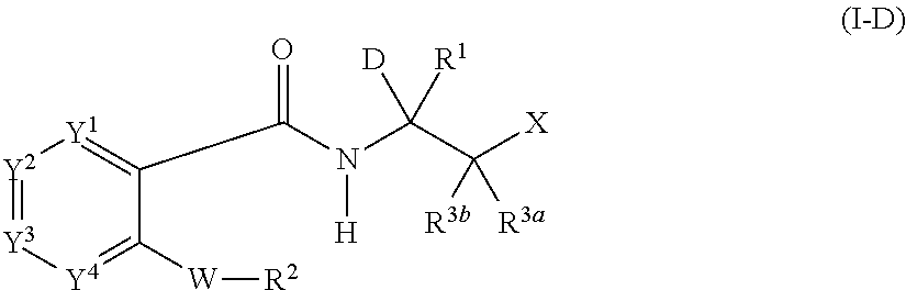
[Y2]1=[Y3][Y4]=C([W][R2])C(C(N([H])C(C([R3b])([R3a])[X])([D])[R1])=O)=[Y1]1
